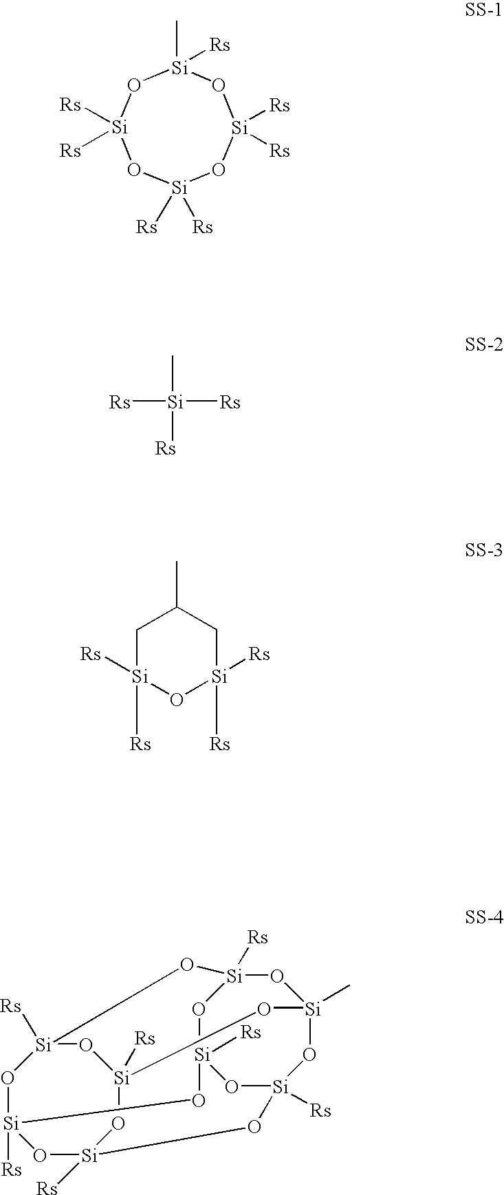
[Si]1([Rs])([Rs])O[Si]([Rs])([Rs])O[Si](C)([Rs])O[Si]([Rs])([Rs])O1.[Rs][Si]([Rs])(C)[Rs].C1[Si]([Rs])([Rs])O[Si]([Rs])([Rs])CC1C.O1[Si]2([Rs])O[Si]3([Rs])O[Si]4([Rs])O[Si]1([Rs])O[Si]1([Rs])O[Si]([Rs])(O[Si]([Rs])(O[Si](C)(O1)O4)O3)O2
